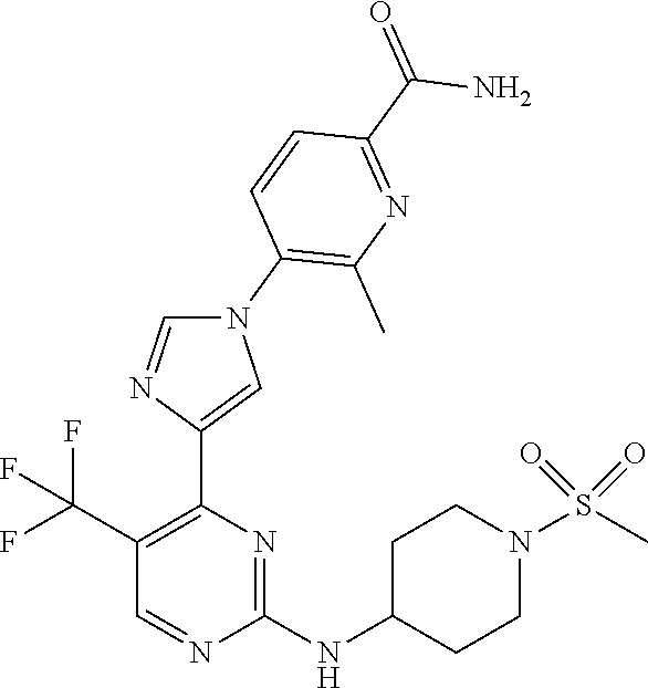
N1(C2=C(C)N=C(C(N)=O)C=C2)C=NC(C2=C(C(F)(F)F)C=NC(NC3CCN(S(C)(=O)=O)CC3)=N2)=C1
